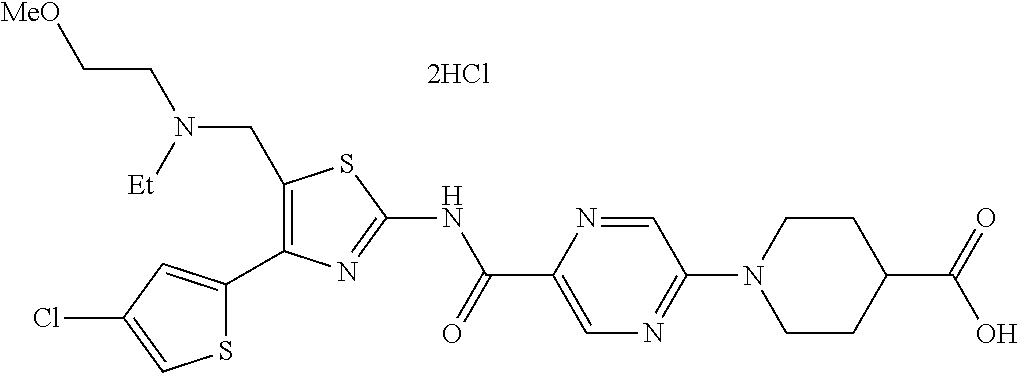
C1(CN(CC[MeO])[Et])=C(C2=CC(Cl)=CS2)N=C(NC(C2=CN=C(N3CCC(C(=O)O)CC3)C=N2)=O)S1.[2HCl]
